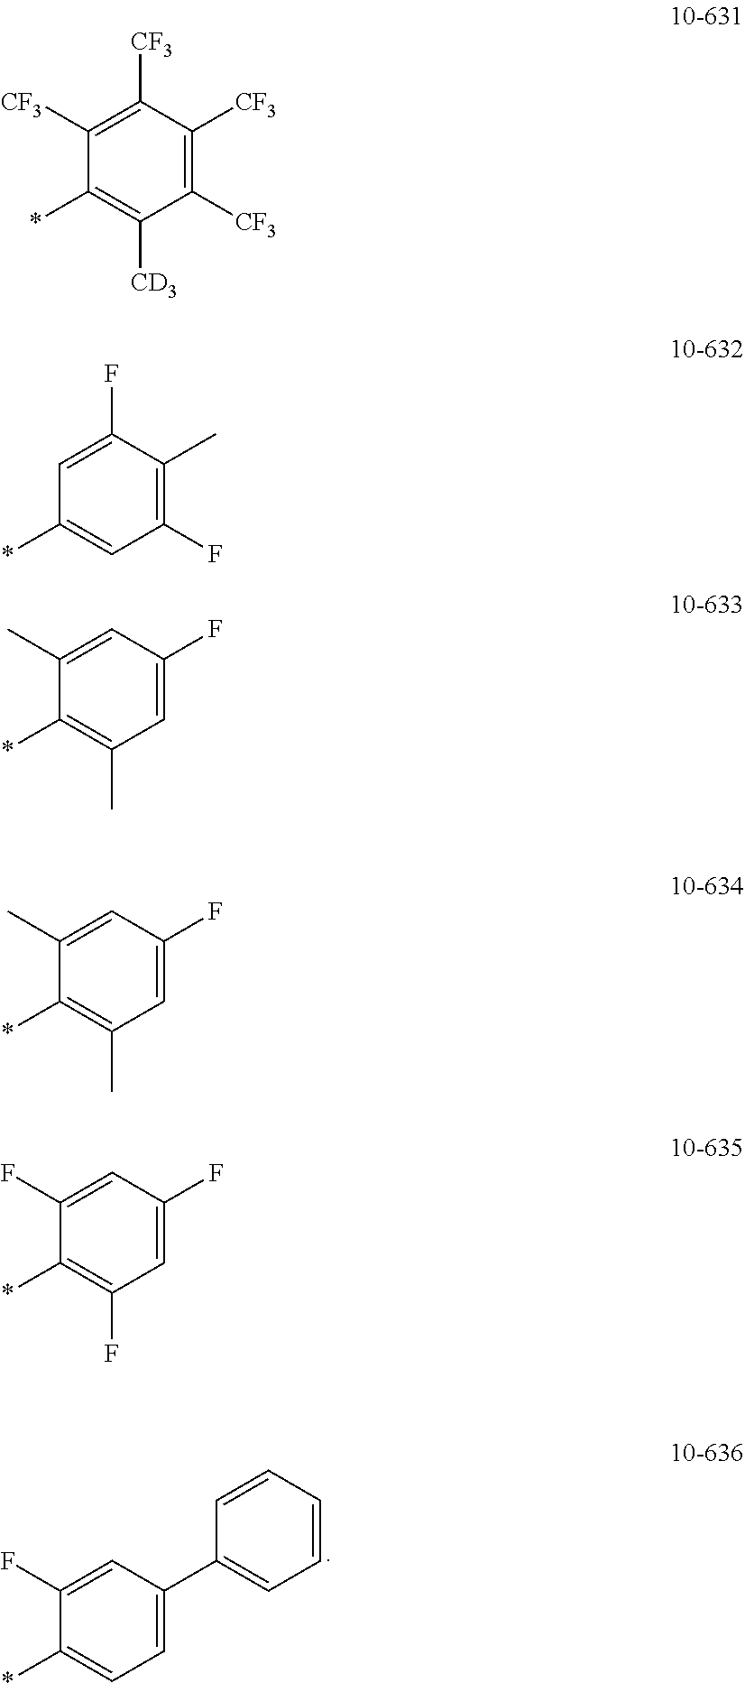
C1(F)=CC(C2=CC=CC=C2)=CC=C1*.C1([CF3])=C([CF3])C([CF3])=C([CF3])C([CD3])=C1*.C1=C(F)C(C)=C(F)C=C1*.C1(C)=CC(F)=CC(C)=C1*.C1(C)=CC(F)=CC(C)=C1*.C1(F)=CC(F)=CC(F)=C1*
